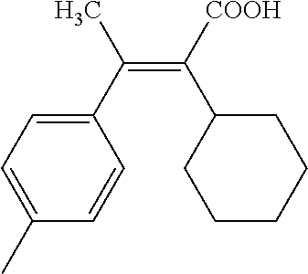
C1(C)=CC=C(C(=C(C2CCCCC2)[COOH])C)C=C1
